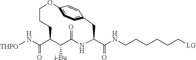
[THPO]NC(C1CCCOC2=CC=C(C=C2)CC(C(=O)NCCCCCC[LG])NC(=O)C1[i-Bu])=O
